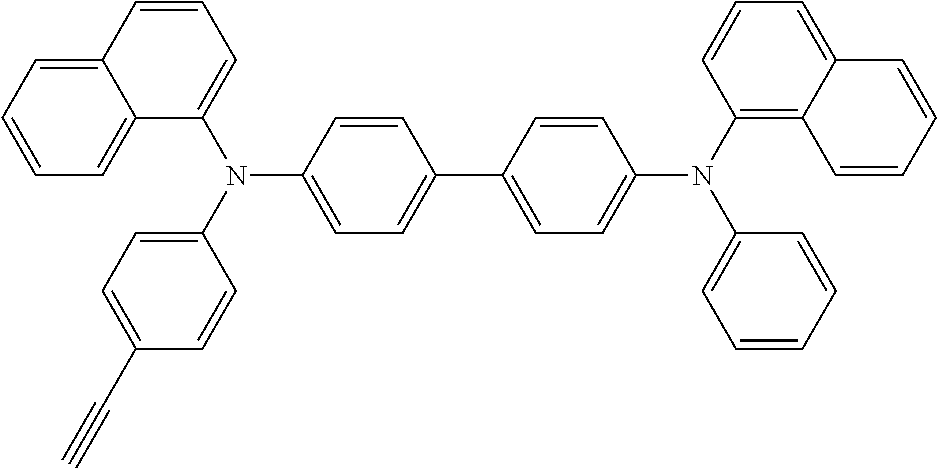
C1=CC=C(N(C2=CC=C(C#C)C=C2)C2=CC=C(C3=CC=C(N(C4=C5C(=CC=C4)C=CC=C5)C4=CC=CC=C4)C=C3)C=C2)C2=CC=CC=C12
